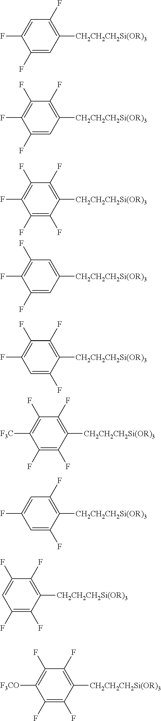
C1=C(F)C(F)=CC(F)=C1[CH2CH2CH2Si(OR)3].C1=C(F)C(F)=C(F)C(F)=C1[CH2CH2CH2Si(OR)3].C1(F)=C(F)C(F)=C(F)C(F)=C1[CH2CH2CH2Si(OR)3].C1=C(F)C(F)=C(F)C=C1[CH2CH2CH2Si(OR)3].C1(F)=CC(F)=C(F)C(F)=C1[CH2CH2CH2Si(OR)3].C1(F)=C(F)C([F3C])=C(F)C(F)=C1[CH2CH2CH2Si(OR)3].C1(F)=CC(F)=CC(F)=C1[CH2CH2CH2Si(OR)3].C1(F)=C(F)C=C(F)C(F)=C1[CH2CH2CH2Si(OR)3].C1(F)=C(F)C([F3CO])=C(F)C(F)=C1[CH2CH2CH2Si(OR)3]
